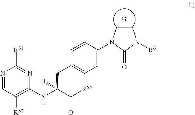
N1=CC([R32])=C(NC(C([R55])=O)(CC2=CC=C(N3CCN([R6])C3=O)C=C2)[H])N=C1[R31]
